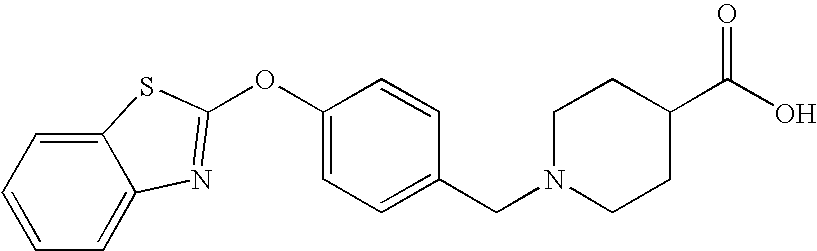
C1=CC=C2C(=C1)N=C(OC1=CC=C(CN3CCC(C(O)=O)CC3)C=C1)S2
